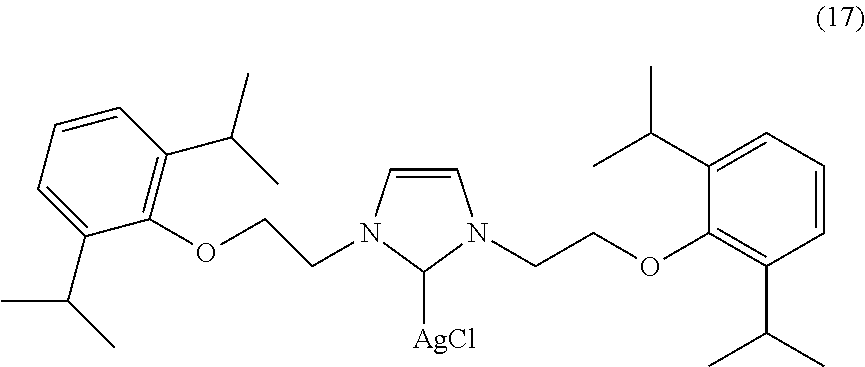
C1=CN(CCOC2=C(C(C)C)C=CC=C2C(C)C)C([AgCl])N1CCOC1=C(C(C)C)C=CC=C1C(C)C
